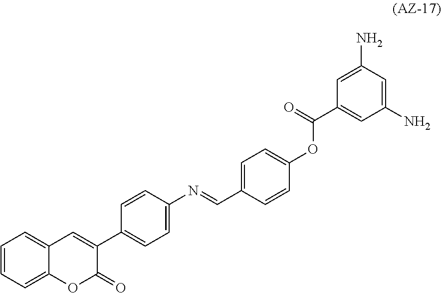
C1=CC=C2C(=C1)C=C(C1=CC=C(N=CC3=CC=C(OC(C4=CC(N)=CC(N)=C4)=O)C=C3)C=C1)C(=O)O2
